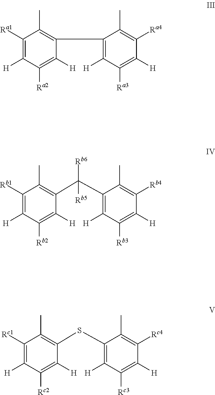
C1([Ra1])=C([H])C([Ra2])=C([H])C(CC2=C([H])C([Ra3])=C([H])C([Ra4])=C2C)=C1C.C1([Rb1])=C([H])C([Rb2])=C([H])C(C(C2=C([H])C([Rb3])=C([H])C([Rb4])=C2C)([Rb5])[Rb6])=C1C.C1([Rc1])=C([H])C([Rc2])=C([H])C(SC2=C([H])C([Rc3])=C([H])C([Rc4])=C2C)=C1C
